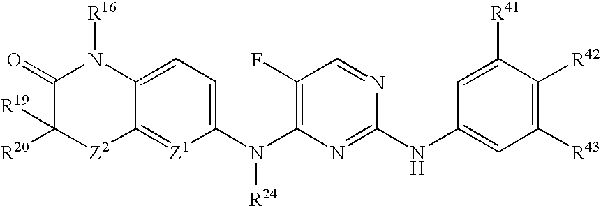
C1=C([R41])C([R42])=C([R43])C=C1NC1=NC(N(C2=CC=C3C(=[Z1]2)[Z2]C([R19])([R20])C(=O)N3[R16])[R24])=C(F)C=N1
